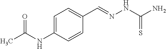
CC(NC1=CC=C(C=NNC(N)=S)C=C1)=O
